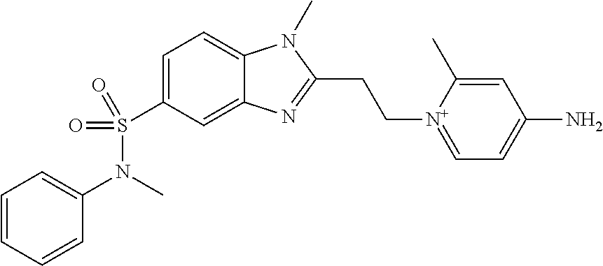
C1=CC=CC(N(C)S(=O)(=O)C2=CC=C3C(=C2)N=C(CC[N+]2=CC=C(N)C=C2C)N3C)=C1
